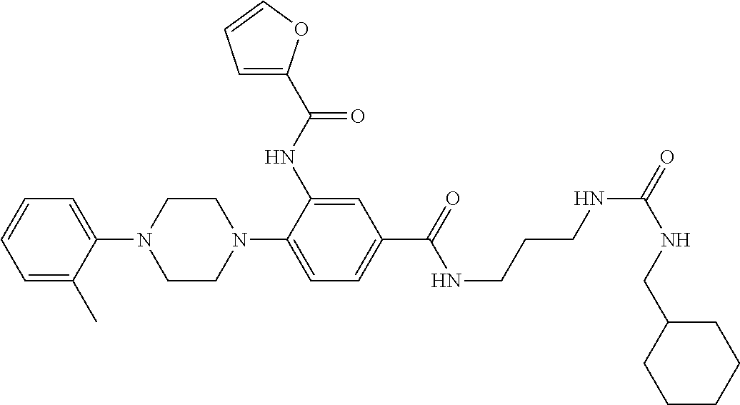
C1(N2CCN(C3=CC=C(C(NCCCNC(=O)NCC4CCCCC4)=O)C=C3NC(C3=CC=CO3)=O)CC2)=CC=CC=C1C
